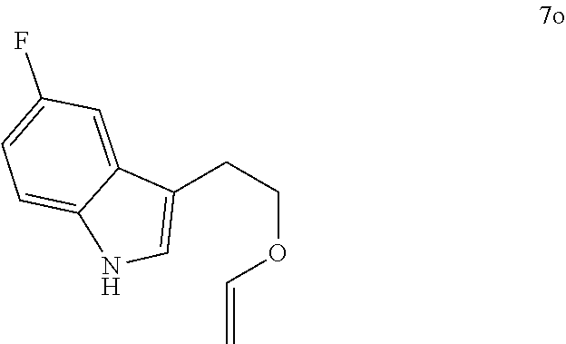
O(C=C)CCC1=CNC2=CC=C(F)C=C12
